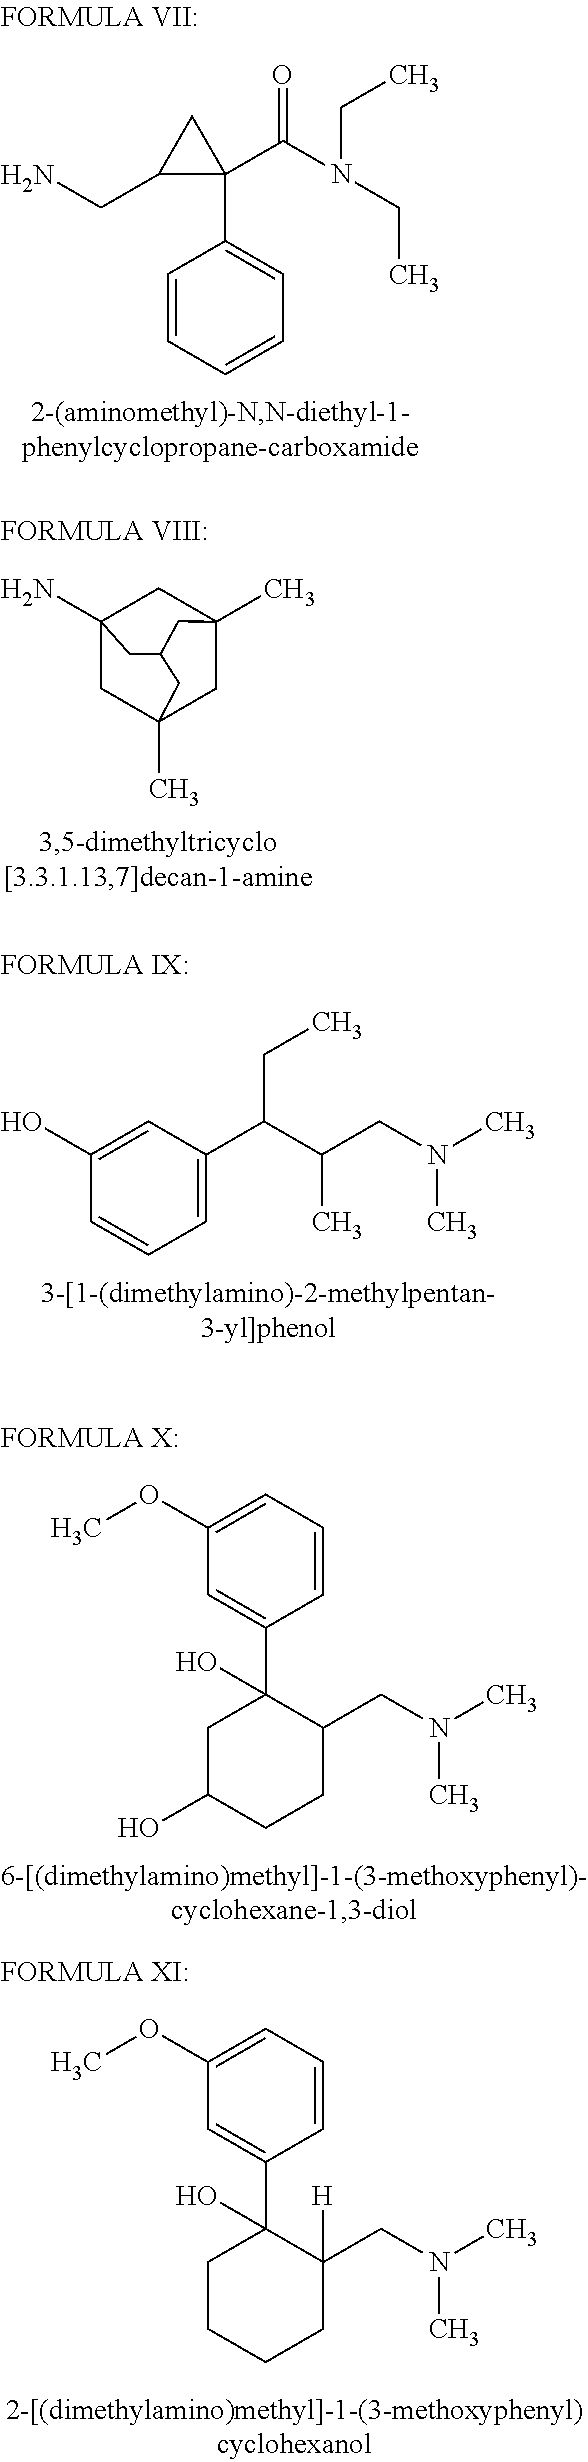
C1=CC=CC=C1C1(C(N(CC)CC)=O)C(CN)C1.C12(N)CC3(C)CC(C)(C1)CC(C2)C3.C1=C(C(C(CN(C)C)C)CC)C=C(O)C=C1.C1=CC=C(OC)C=C1C1(O)CC(O)CCC1CN(C)C.C1=CC=C(OC)C=C1C1(O)CCCCC1(CN(C)C)[H]
